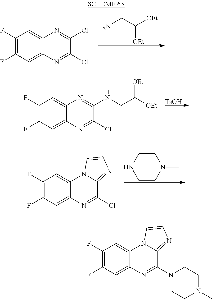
NCC([OEt])[OEt].C1(F)=C(F)C=C2C(=C1)N=C(Cl)C(Cl)=N2.[TsOH].C1(F)=C(F)C=C2C(=C1)N=C(NCC([OEt])[OEt])C(Cl)=N2.C1CNCCN1C.C1(F)=C(F)C=C2C(=C1)N1C(=NC=C1)C(Cl)=N2.C1(F)=C(F)C=C2C(=C1)N1C(=NC=C1)C(N1CCN(C)CC1)=N2
